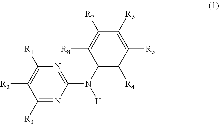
C1([R3])=NC(N(C2=C([R4])C([R5])=C([R6])C([R7])=C2[R8])[H])=NC([R1])=C1[R2]
